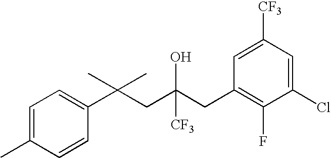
C1=CC(C(CC(CC2=C(F)C(Cl)=CC([CF3])=C2)([CF3])O)(C)C)=CC=C1C
